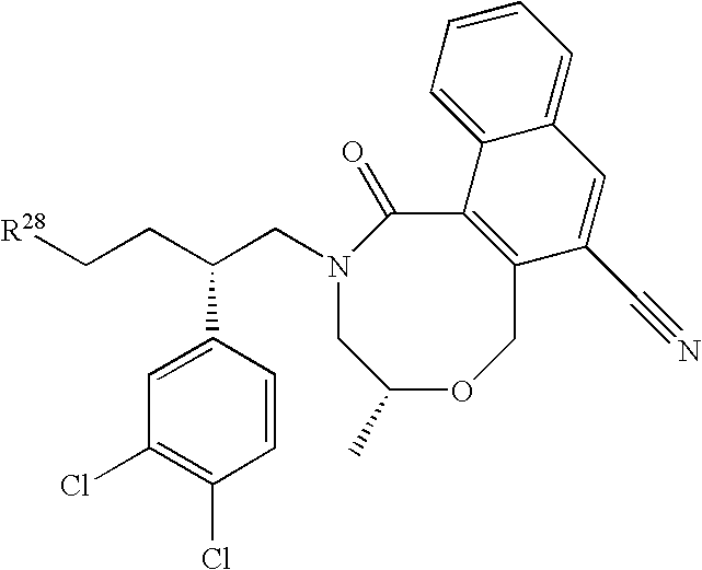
C1C(C)OCC2=C(C(=O)N1CC(CC[R28])C1=CC(Cl)=C(Cl)C=C1)C1=CC=CC=C1C=C2C#N
